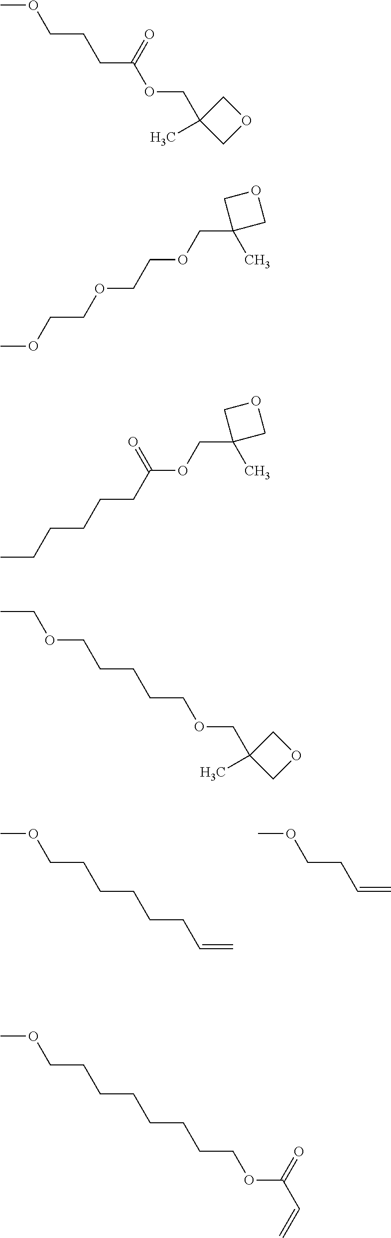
COCCCCCCC=C.COCCC=C.COCCCC(OCC1(C)COC1)=O.C1(COCCOCCOC)(C)COC1.C1(COC(CCCCCC)=O)(C)COC1.O(CCCCCOCC1(C)COC1)CC.COCCCCCCCCOC(C=C)=O
